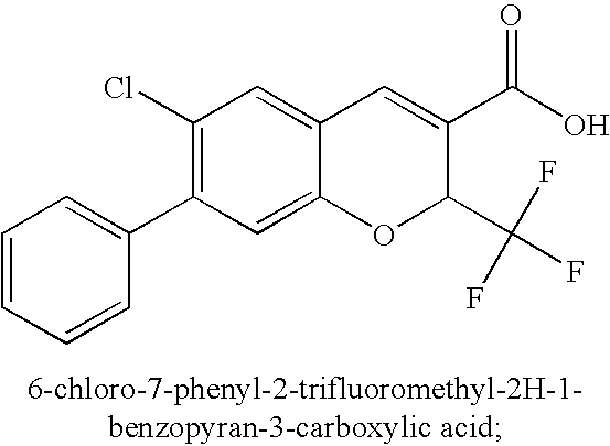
C1=CC=CC(C2=C(Cl)C=C3C(=C2)OC(C(F)(F)F)C(C(O)=O)=C3)=C1
